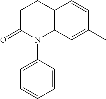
C1CC(=O)N(C2=CC=CC=C2)C2=C1C=CC(C)=C2
